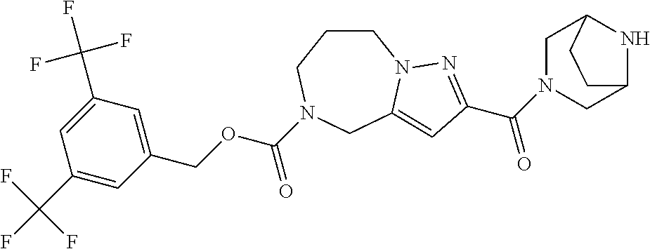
C1CCN(C(OCC2=CC(C(F)(F)F)=CC(C(F)(F)F)=C2)=O)CC2=CC(C(N3CC4NC(C3)CC4)=O)=NN12
